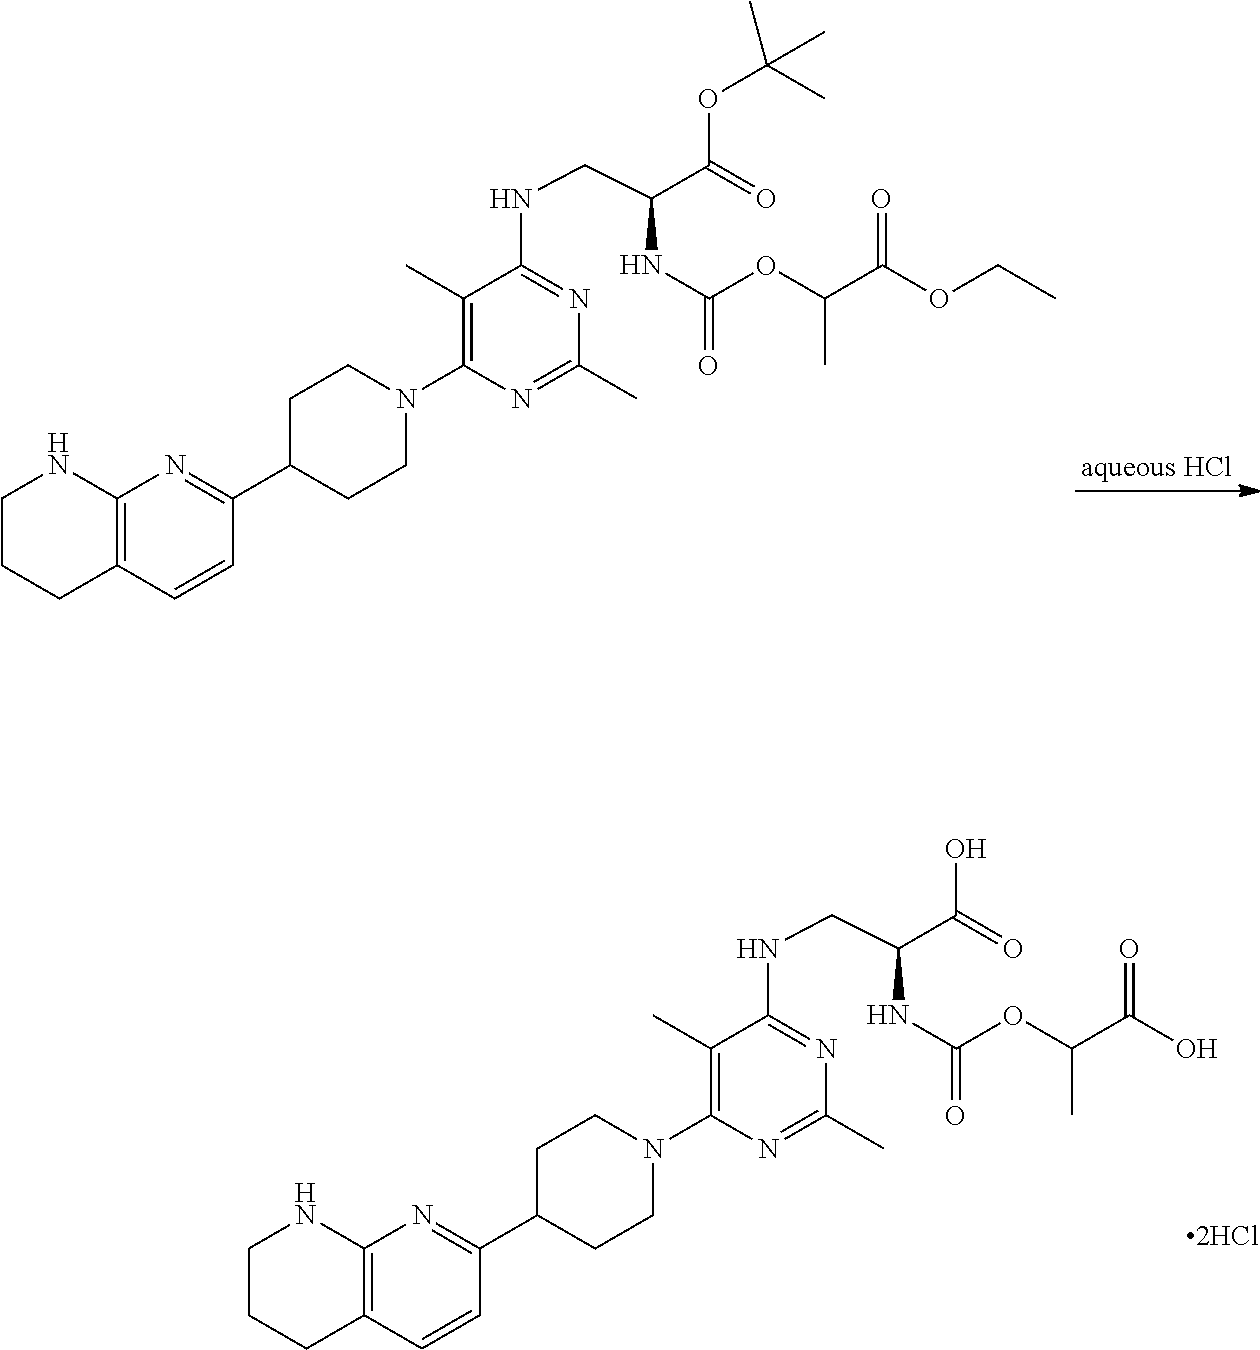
C1C(C2=NC3=C(C=C2)CCCN3)CCN(C2=C(C)C(NCC(C(O)=O)NC(OC(C(O)=O)C)=O)=NC(C)=N2)C1.C1C(C2=NC3=C(C=C2)CCCN3)CCN(C2=C(C)C(NCC(C(OC(C)(C)C)=O)NC(OC(C(OCC)=O)C)=O)=NC(C)=N2)C1
